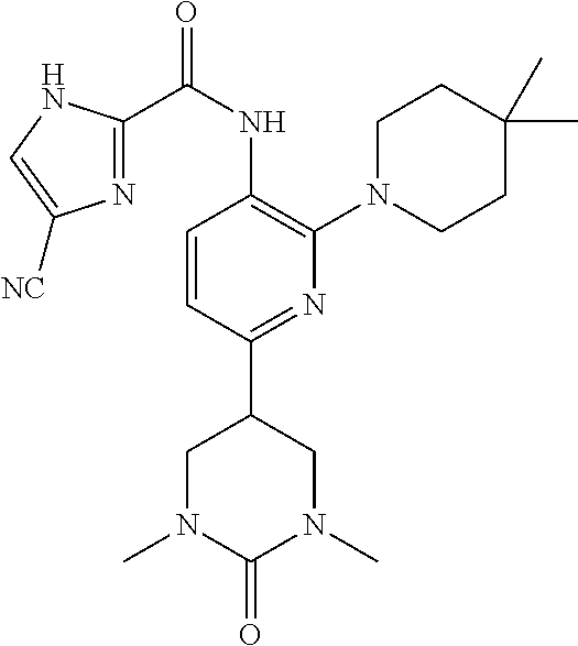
C1=CC(C2CN(C)C(=O)N(C)C2)=NC(N2CCC(C)(C)CC2)=C1NC(C1=NC([NC])=CN1)=O
